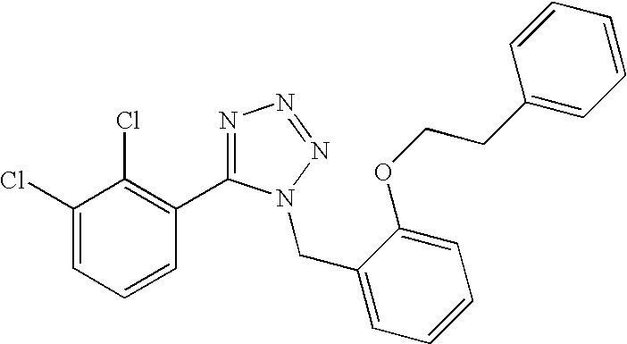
C1(Cl)=CC=CC(C2=NN=NN2CC2=CC=CC=C2OCCC2=CC=CC=C2)=C1Cl
